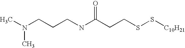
CN(CCCNC(CCSS[C10H21])=O)C
